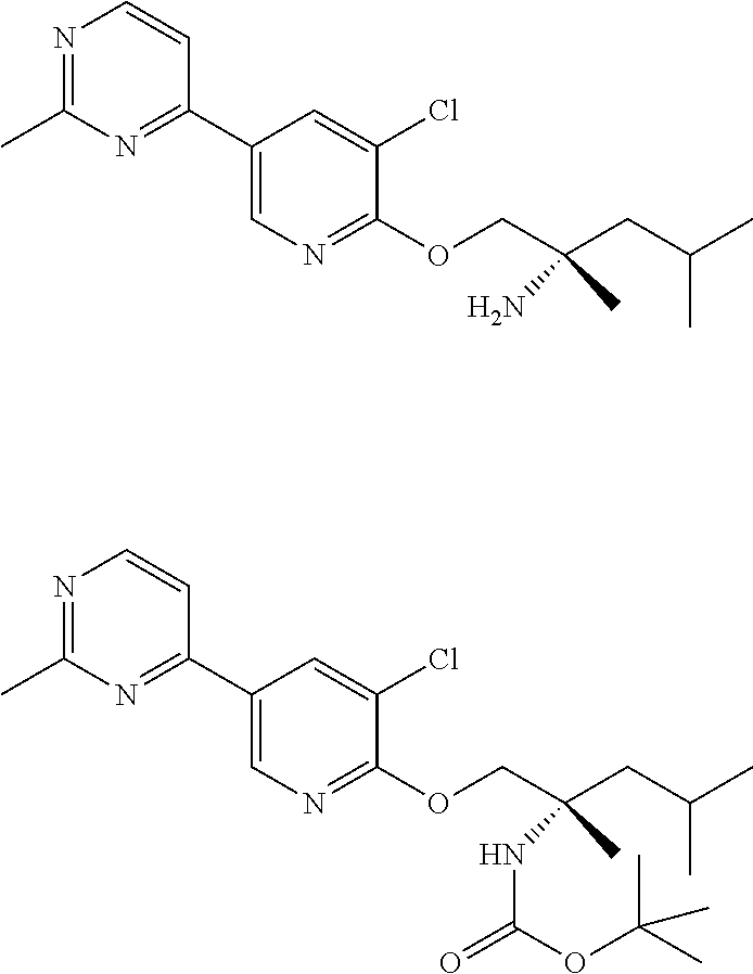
C1(C2=NC(C)=NC=C2)=CN=C(OCC(CC(C)C)(C)N)C(Cl)=C1.C1(C2=NC(C)=NC=C2)=CN=C(OCC(CC(C)C)(C)NC(=O)OC(C)(C)C)C(Cl)=C1
